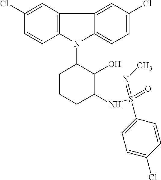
N1(C2CCCC(NS(=O)(=NC)C3=CC=C(Cl)C=C3)C2O)C2=C(C3=CC(Cl)=CC=C13)C=C(Cl)C=C2
